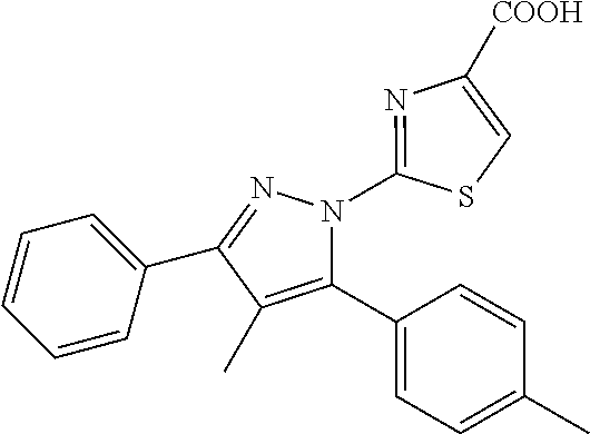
C1=CC=C(C2=NN(C3=NC([COOH])=CS3)C(C3=CC=C(C)C=C3)=C2C)C=C1
